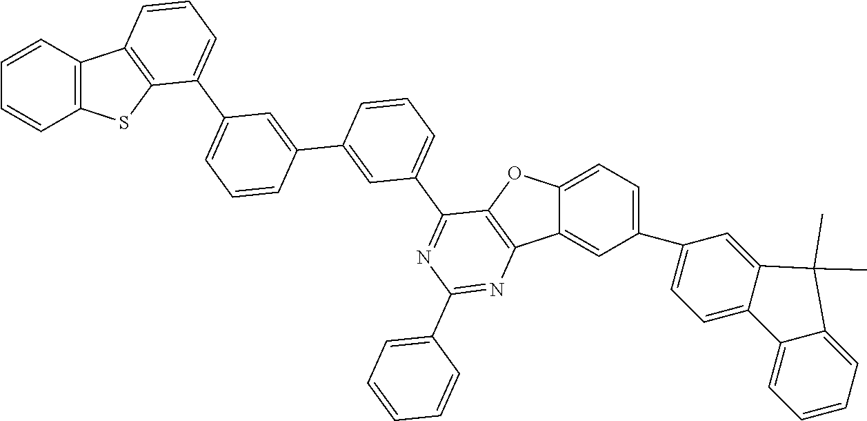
C12=C(C=CC=C1)C1=C(S2)C(C2=CC=CC(C3=CC(C4=NC(C5=CC=CC=C5)=NC5=C4OC4=CC=C(C6=CC=C7C(=C6)C(C)(C)C6=CC=CC=C76)C=C54)=CC=C3)=C2)=CC=C1
